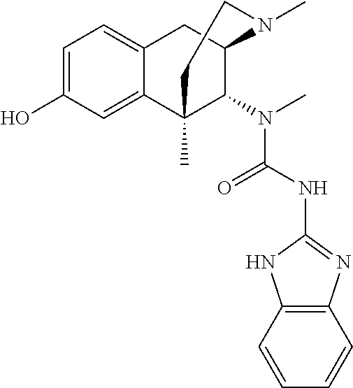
C1=C(O)C=C2C(=C1)CC1C(N(C(=O)NC3=NC4=C(C=CC=C4)N3)C)C2(C)CCN1C
